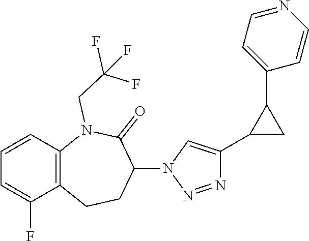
C1=CC2=C(C(F)=C1)CCC(N1C=C(C3CC3C3=CC=NC=C3)N=N1)C(=O)N2CC(F)(F)F
